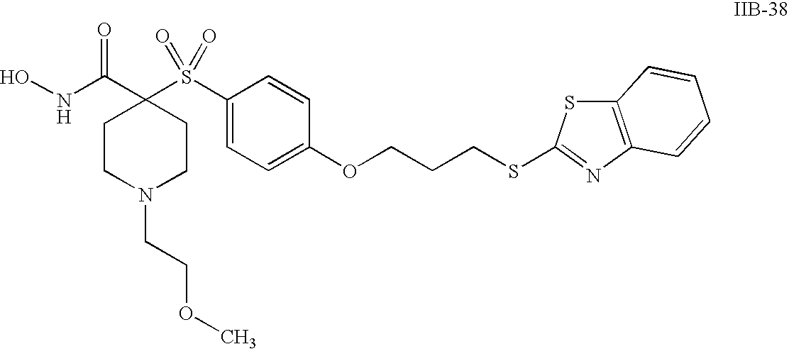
ONC(C1(S(C2=CC=C(OCCCSC3=NC4=C(S3)C=CC=C4)C=C2)(=O)=O)CCN(CCOC)CC1)=O
